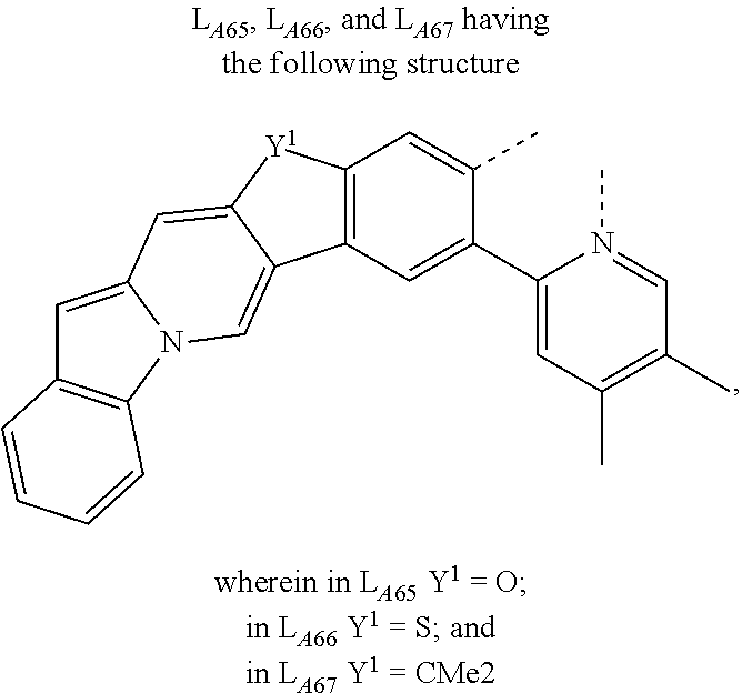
C12=C([Y1]C3=CC4=CC5=C(N4C=C13)C=CC=C5)C=C(C)C(C1=CC(C)=C(C)C=N1C)=C2
